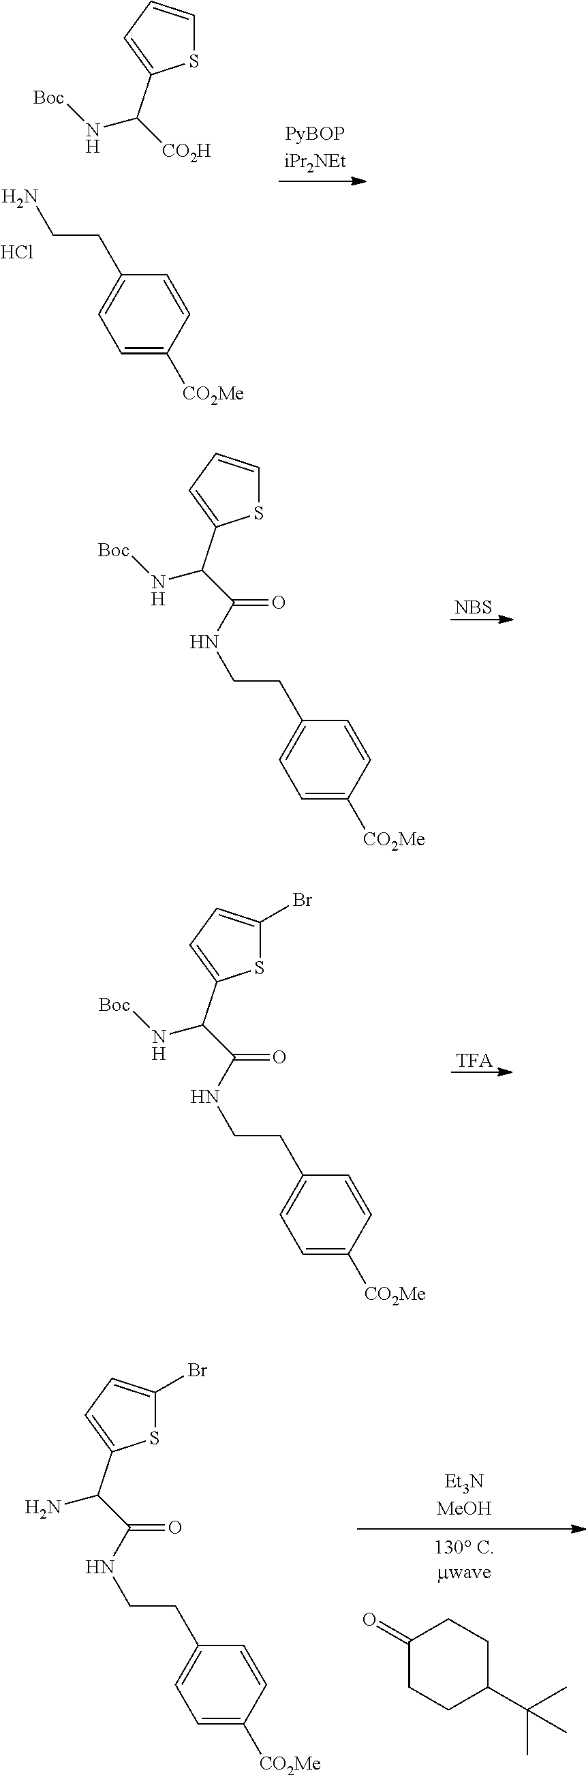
S1C=CC=C1C(N[Boc])[CO2H].NCCC1=CC=C([CO2Me])C=C1.Cl.S1C=CC=C1C(N[Boc])C(NCCC1=CC=C([CO2Me])C=C1)=O.[NBS].S1C(Br)=CC=C1C(N[Boc])C(NCCC1=CC=C([CO2Me])C=C1)=O.[TFA].S1C(Br)=CC=C1C(N)C(NCCC1=CC=C([CO2Me])C=C1)=O.C1CC(C(C)(C)C)CCC1=O
